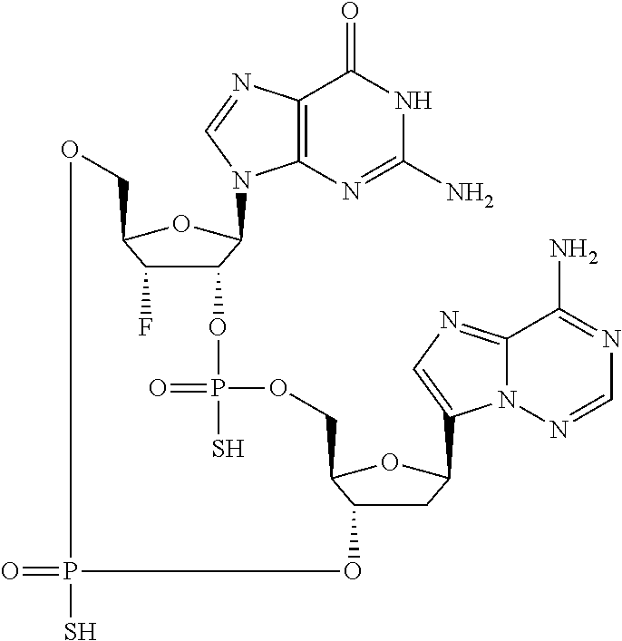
C12C(F)C(OC1N1C3=C(N=C1)C(=O)NC(N)=N3)COP(S)(=O)OC1CC(C3=CN=C4N3N=CN=C4N)OC1COP(=O)(S)O2
